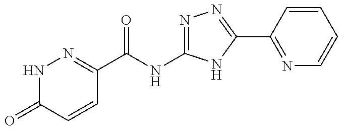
N1C(=O)C=CC(C(=O)NC2=NN=C(C3=NC=CC=C3)N2)=N1
